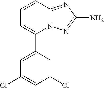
C1(C2=CC=CC3=NC(N)=NN23)=CC(Cl)=CC(Cl)=C1
